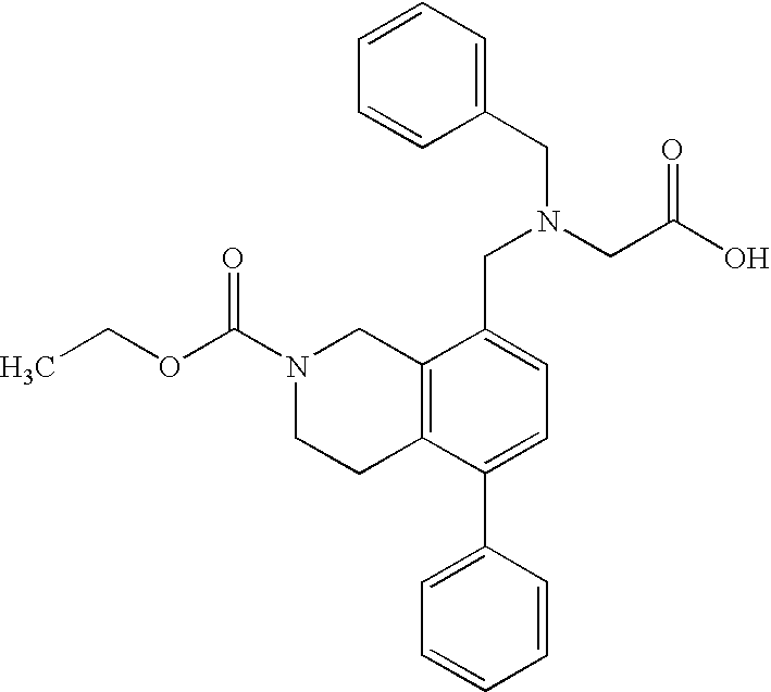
C12=C(C(C3=CC=CC=C3)=CC=C1CN(CC1=CC=CC=C1)CC(O)=O)CCN(C(OCC)=O)C2
